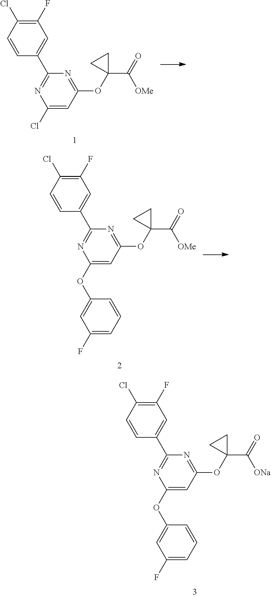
C1(Cl)=CC(OC2(C(=O)[OMe])CC2)=NC(C2=CC(F)=C(Cl)C=C2)=N1.C1(OC2=CC(F)=CC=C2)=CC(OC2(C(=O)[OMe])CC2)=NC(C2=CC(F)=C(Cl)C=C2)=N1.C1(OC2=CC(F)=CC=C2)=CC(OC2(C(=O)[ONa])CC2)=NC(C2=CC(F)=C(Cl)C=C2)=N1
